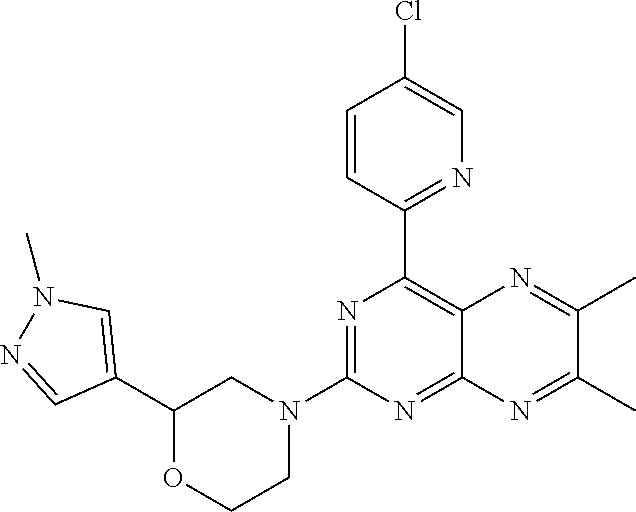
N1=C(N2CC(C3=CN(C)N=C3)OCC2)N=C2C(=C1C1=NC=C(Cl)C=C1)N=C(C)C(C)=N2
